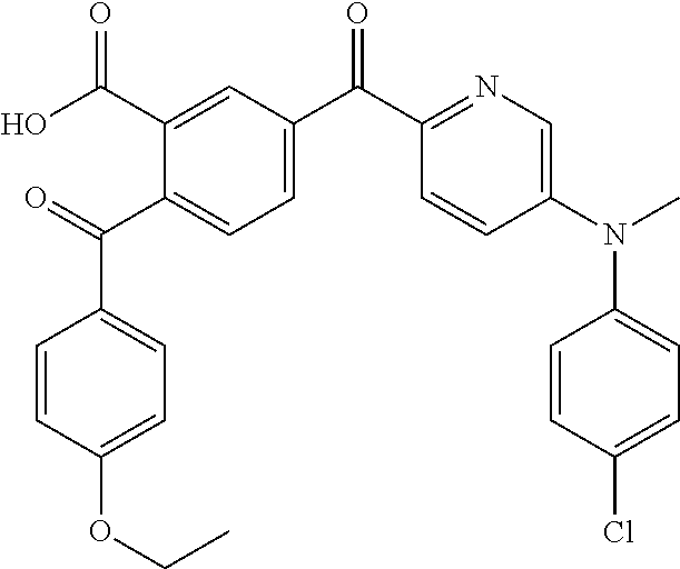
C1(C(C2=CC=C(C(C3=NC=C(N(C)C4=CC=C(Cl)C=C4)C=C3)=O)C=C2C(O)=O)=O)=CC=C(OCC)C=C1
